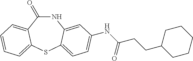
C1(=O)NC2=CC(NC(CCC3CCCCC3)=O)=CC=C2SC2=CC=CC=C12
